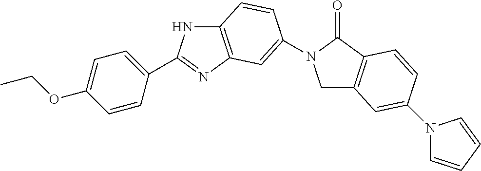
C1C2=C(C(=O)N1C1=CC3=C(NC(C4=CC=C(OCC)C=C4)=N3)C=C1)C=CC(N1C=CC=C1)=C2
